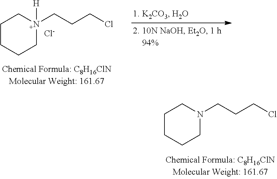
C1CCC[N+](CCCCl)([H])C1.[Cl-].C1CCCN(CCCCl)C1
